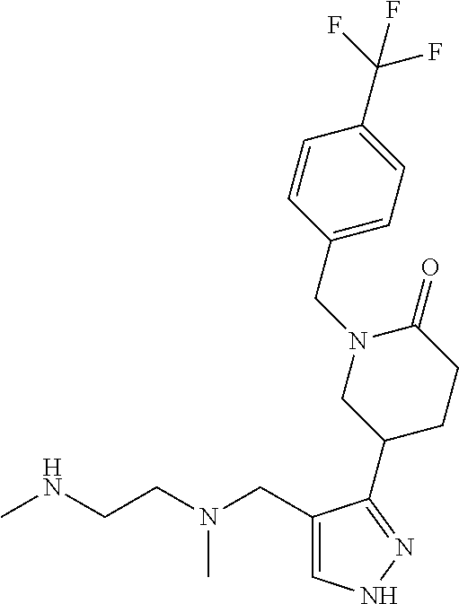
CNCCN(CC1=CNN=C1C1CCC(=O)N(CC2=CC=C(C(F)(F)F)C=C2)C1)C
